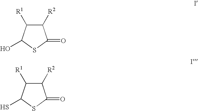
C1([R1])C(O)SC(=O)C1[R2].C1([R1])C(S)SC(=O)C1[R2]
